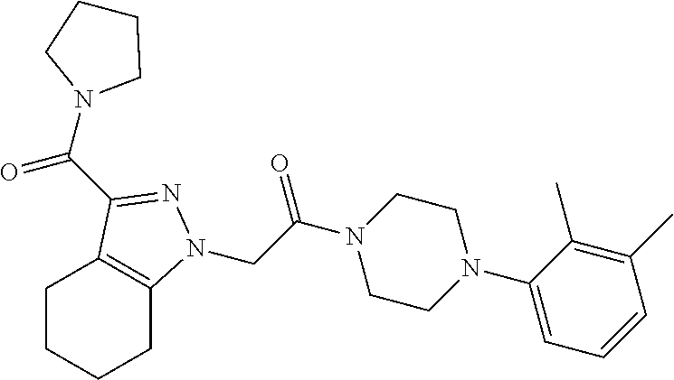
C(C(N1CCN(C2=CC=CC(C)=C2C)CC1)=O)N1C2=C(CCCC2)C(C(N2CCCC2)=O)=N1
